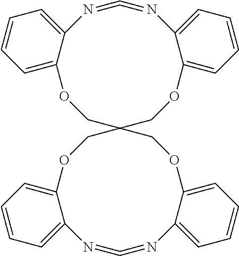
C1OC2=CC=CC=C2N=C=NC2=CC=CC=C2OCC12COC1=CC=CC=C1N=C=NC1=CC=CC=C1OC2
